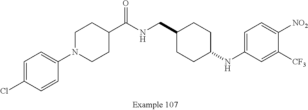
C1=C(Cl)C=CC(N2CCC(C(NCC3CCC(NC4=CC=C([NO2])C([CF3])=C4)CC3)=O)CC2)=C1
